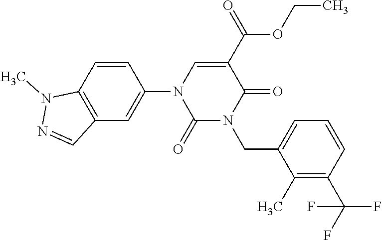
C12=C(C=CC(N3C(=O)N(CC4=CC=CC(C(F)(F)F)=C4C)C(=O)C(C(=O)OCC)=C3)=C1)N(C)N=C2
